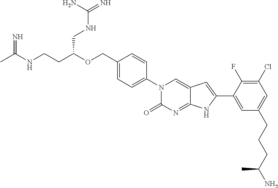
N=C(NCCC(OCC1=CC=C(N2C(=O)N=C3C(=C2)C=C(C2=CC(CCCC(N)C)=CC(Cl)=C2F)N3)C=C1)CNC(=N)N)C
